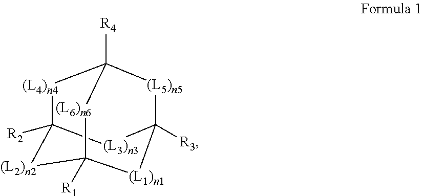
[(L4)n4]1C2([R2])[(L2)n2]C3([R1])[(L1)n1]C([R3])([(L5)n5]C1([R4])[(L6)n6]3)[(L3)n3]2
